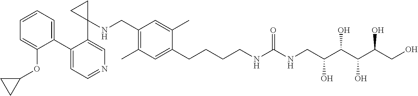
C1(C2=CC=CC=C2OC2CC2)=CC=NC=C1C1(NCC2=C(C)C=C(CCCCNC(NCC(O)C(O)C(C(CO)O)O)=O)C(C)=C2)CC1
